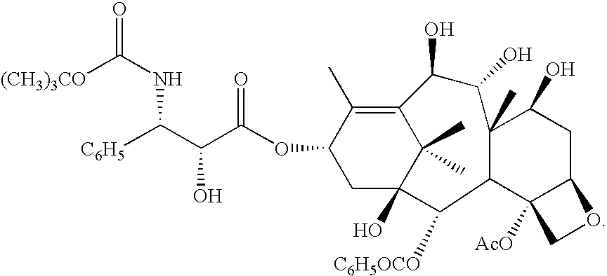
C12=C(C)C(OC(C(C([C6H5])NC([(CH3)3CO])=O)O)=O)CC(O)(C1(C)C)C([C6H5OCO])C1C3([AcO])C(CC(O)C1(C)C(O)C2O)OC3
